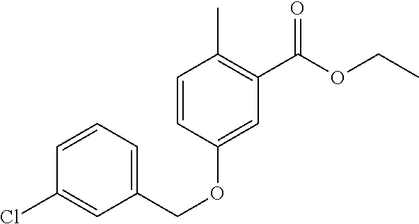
C1(COC2=CC(C(OCC)=O)=C(C)C=C2)=CC=CC(Cl)=C1
